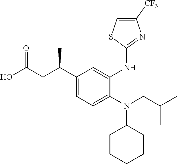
C1(C(CC(O)=O)C)=CC=C(N(CC(C)C)C2CCCCC2)C(NC2=NC([CF3])=CS2)=C1
